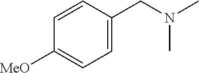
C1=C(CN(C)C)C=CC([MeO])=C1
